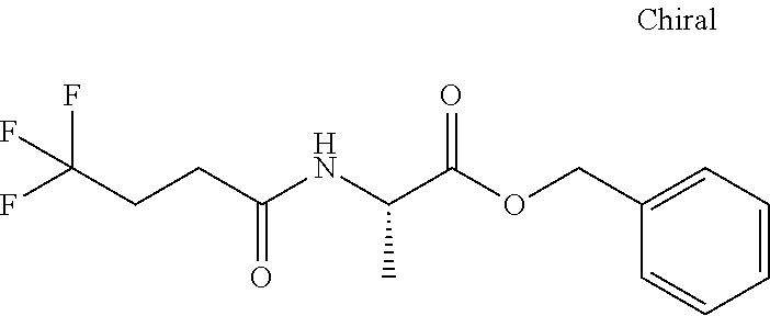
C1=CC=CC=C1COC(C(NC(CCC(F)(F)F)=O)C)=O
